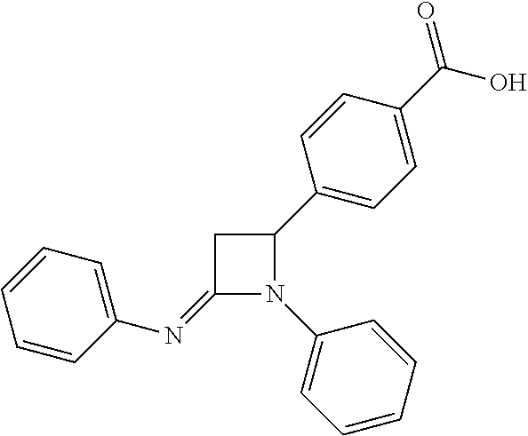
C1=CC=C(N=C2N(C3=CC=CC=C3)C(C3=CC=C(C(O)=O)C=C3)C2)C=C1
